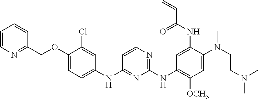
C1(COC2=CC=C(NC3=NC(NC4=C([OCH3])C=C(N(C)CCN(C)C)C(NC(=O)C=C)=C4)=NC=C3)C=C2Cl)=NC=CC=C1
